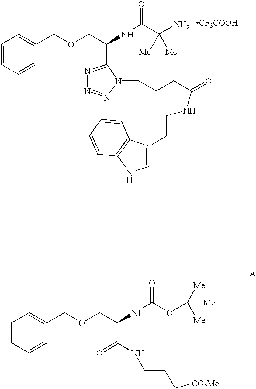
C1=CC=CC(COCC(NC(C(N)([Me])[Me])=O)C2=NN=NN2CCCC(=O)NCCC2=CNC3=C2C=CC=C3)=C1.[CF3COOH].C1=CC=CC(COCC(NC(OC([Me])([Me])[Me])=O)C(=O)NCCC[CO2Me])=C1
